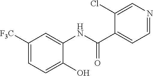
C1([F3C])=CC=C(O)C(NC(C2=CC=NC=C2Cl)=O)=C1
